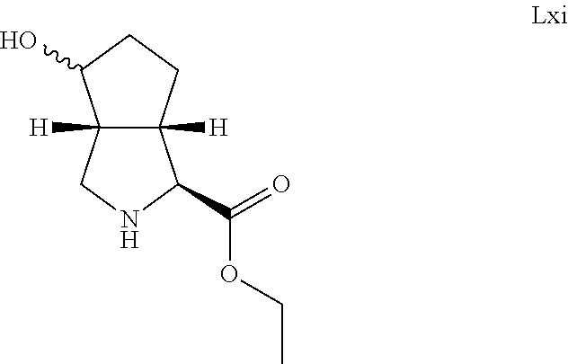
C12([H])C([H])(CCC1O)C(C(=O)OCC)NC2
